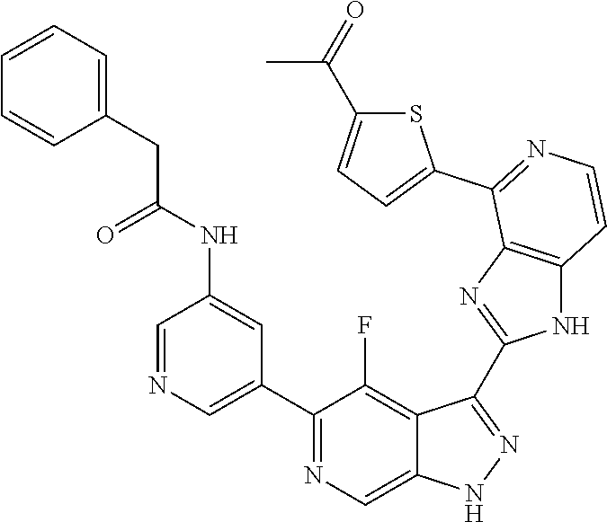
C1=NC=C(C2=NC=C3C(=C2F)C(C2=NC4=C(N2)C=CN=C4C2=CC=C(C(=O)C)S2)=NN3)C=C1NC(CC1=CC=CC=C1)=O
